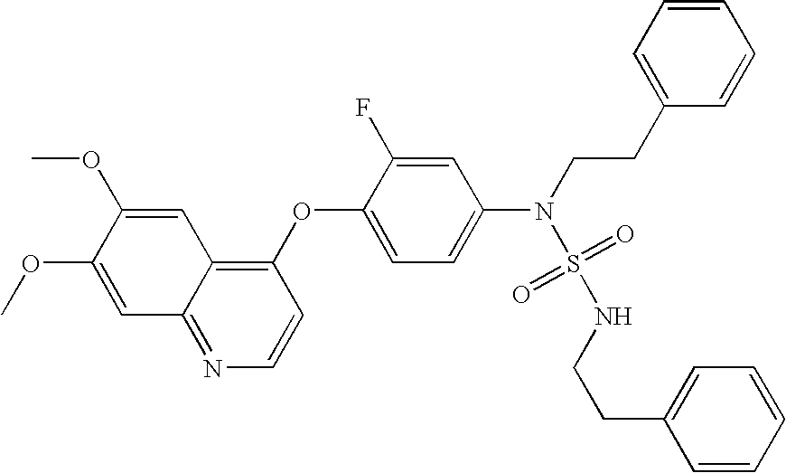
C1=C(OC)C(OC)=CC2=NC=CC(OC3=CC=C(N(S(=O)(=O)NCCC4=CC=CC=C4)CCC4=CC=CC=C4)C=C3F)=C12
